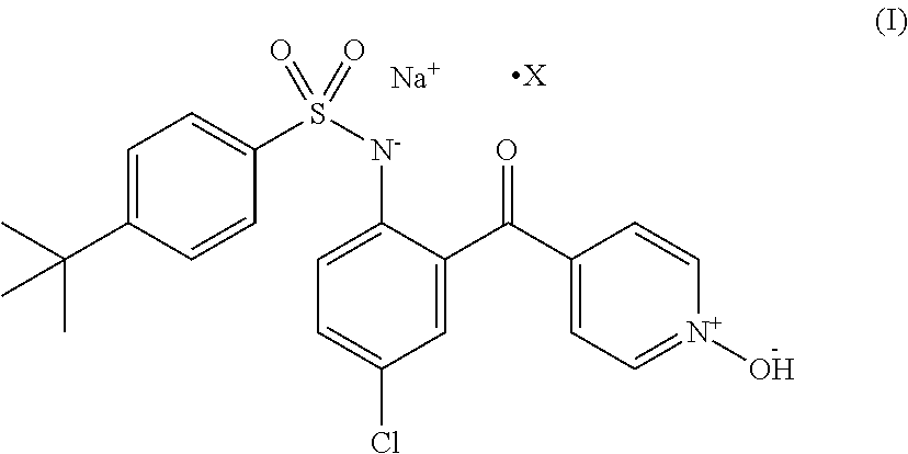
C1=C(C(C)(C)C)C=CC(S([N-]C2=CC=C(Cl)C=C2C(C2=CC=[N+](O)C=C2)=O)(=O)=O)=C1.[X].[Na]
